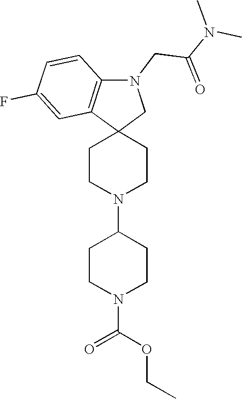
C1CN(C2CCN(C(=O)OCC)CC2)CCC12CN(CC(N(C)C)=O)C1=C2C=C(F)C=C1
